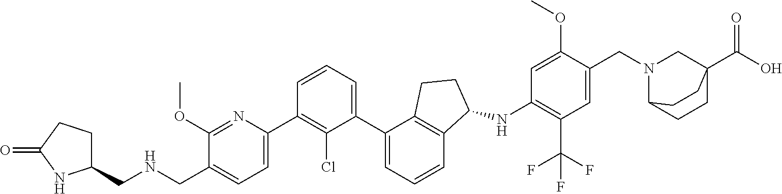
C1(CNCC2=CC=C(C3=C(Cl)C(C4=CC=CC5=C4CCC5NC4=C(C(F)(F)F)C=C(CN5C6CCC(C(O)=O)(C5)CC6)C(OC)=C4)=CC=C3)N=C2OC)CCC(=O)N1
